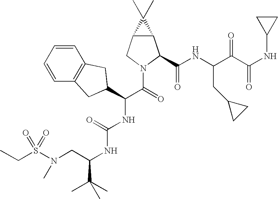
C(C)S(=O)(N(C)CC(NC(=O)NC(C(N1C(C(=O)NC(CC2CC2)C(=O)C(=O)NC2CC2)C2C(C1)C2(C)C)=O)C1CC2=C(C=CC=C2)C1)C(C)(C)C)=O
